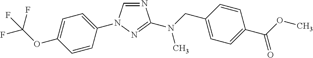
N1=CN(C2=CC=C(OC(F)(F)F)C=C2)N=C1N(CC1=CC=C(C(OC)=O)C=C1)C
